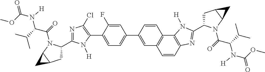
C1(C2=CC=C(C3=CC4=C(C5=C(N=C(C6CC7C(N6C(=O)C(C(C)C)N([H])C(OC)=O)C7)N5[H])C=C4)C=C3)C=C2F)=C(Cl)N=C(C2CC3C(N2C(=O)C(C(C)C)N(C(OC)=O)[H])C3)N1[H]
